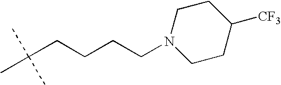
N1(CCCCC(C)(C)C)CCC([CF3])CC1
